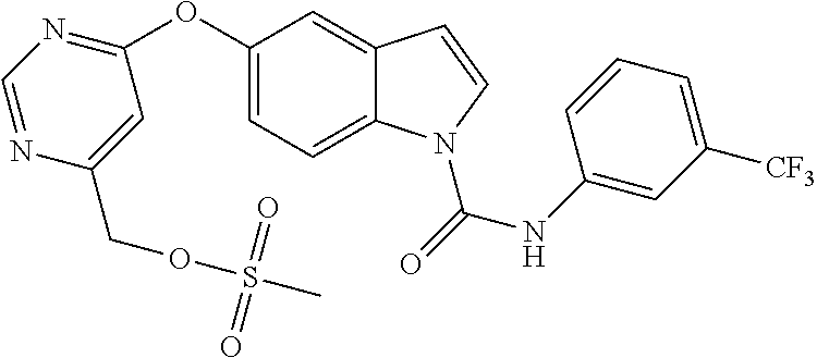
C1=C(OC2=NC=NC(COS(C)(=O)=O)=C2)C=C2C(=C1)N(C(=O)NC1=CC([CF3])=CC=C1)C=C2
